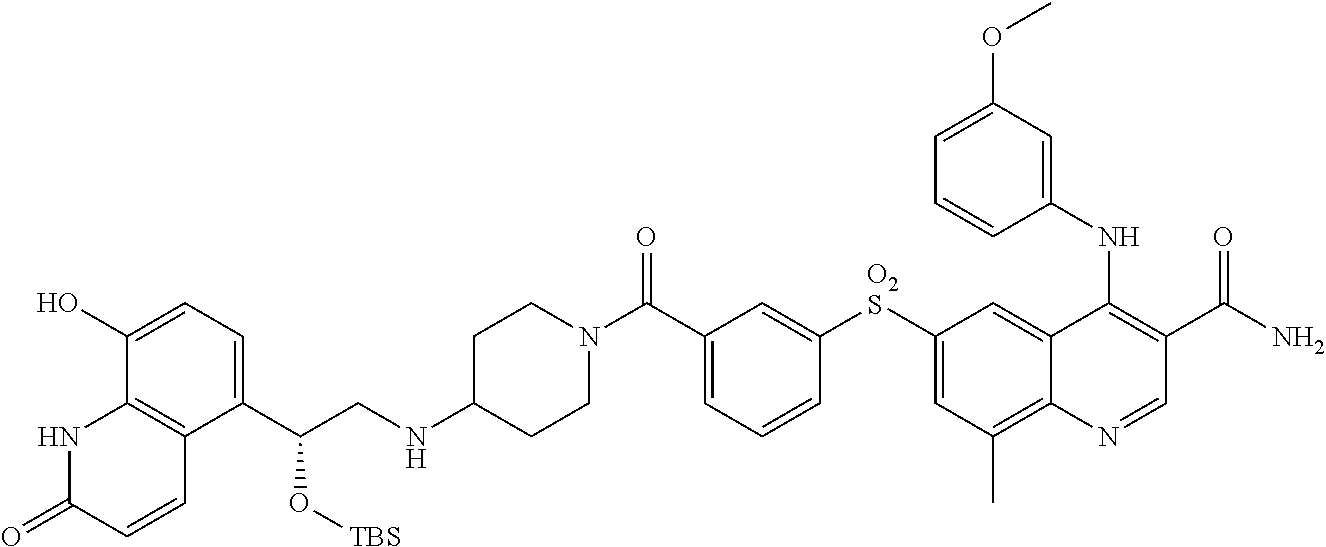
N1(C(C2=CC=CC([O2S]C3=CC(C)=C4C(=C3)C(NC3=CC(OC)=CC=C3)=C(C(N)=O)C=N4)=C2)=O)CCC(NCC(C2=CC=C(O)C3=C2C=CC(=O)N3)O[TBS])CC1
